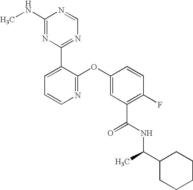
N1=C(OC2=CC(C(NC(C3CCCCC3)C)=O)=C(F)C=C2)C(C2=NC=NC(NC)=N2)=CC=C1
